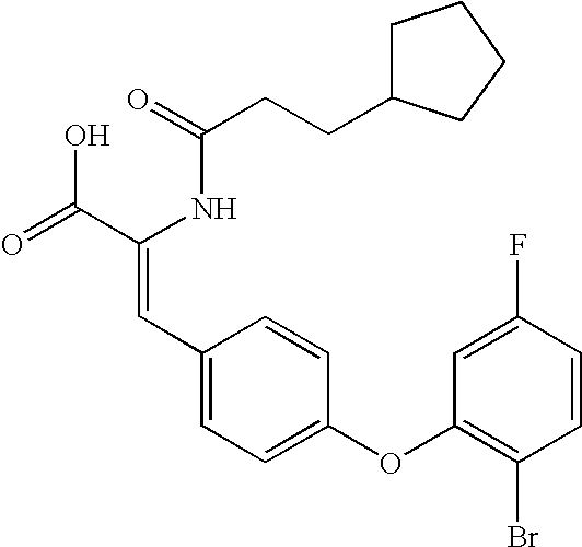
C(=O)(NC(C(=O)O)=CC1=CC=C(OC2=C(Br)C=CC(F)=C2)C=C1)CCC1CCCC1
